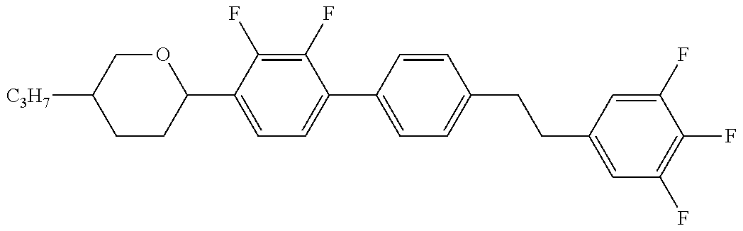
C1CC(C2=CC=C(C3=CC=C(CCC4=CC(F)=C(F)C(F)=C4)C=C3)C(F)=C2F)OCC1[C3H7]
